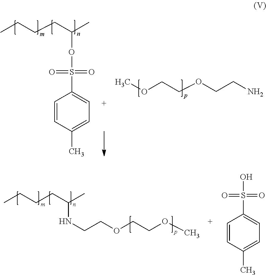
CCCCC(C)NCCOCCOC.OS(=O)(=O)C1=CC=C(C)C=C1.CCCCC(C)OS(=O)(=O)C1=CC=C(C)C=C1.COCCOCCN
